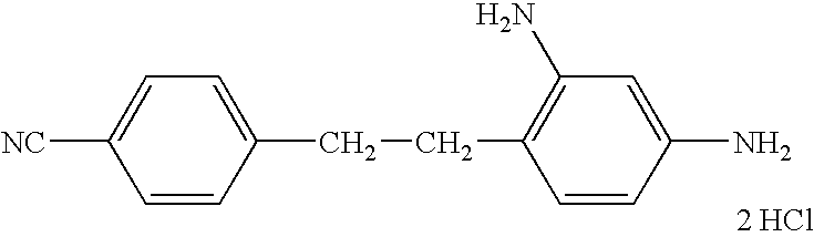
C1(CCC2=C(N)C=C(N)C=C2)=CC=C([NC])C=C1.[2 HCl]
